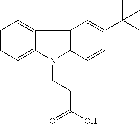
C1=CC=C2C(=C1)C1=C(N2CCC(O)=O)C=CC(C(C)(C)C)=C1
